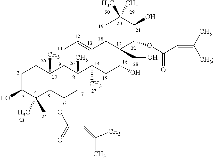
C1C(O)C(COC(C=C(C)C)=O)(C)C2C(C)(C1)C1C(C)(CC2)C2(C)C(=CC1)C1C(CO)(C(O)C2)C(OC(C=C(C)C)=O)C(O)C(C)(C)C1
